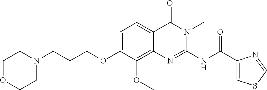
C1=C(OCCCN2CCOCC2)C(OC)=C2C(=C1)C(=O)N(C)C(NC(C1=CSC=N1)=O)=N2
